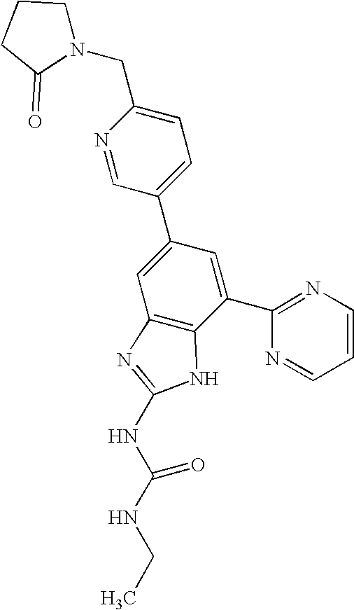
N1=CC(C2=CC3=C(C(C4=NC=CC=N4)=C2)NC(NC(NCC)=O)=N3)=CC=C1CN1CCCC1=O
